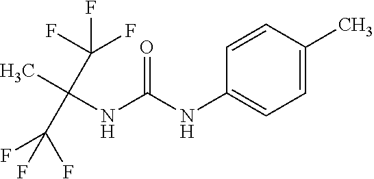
O=C(NC1=CC=C(C)C=C1)NC(C)(C(F)(F)F)C(F)(F)F
